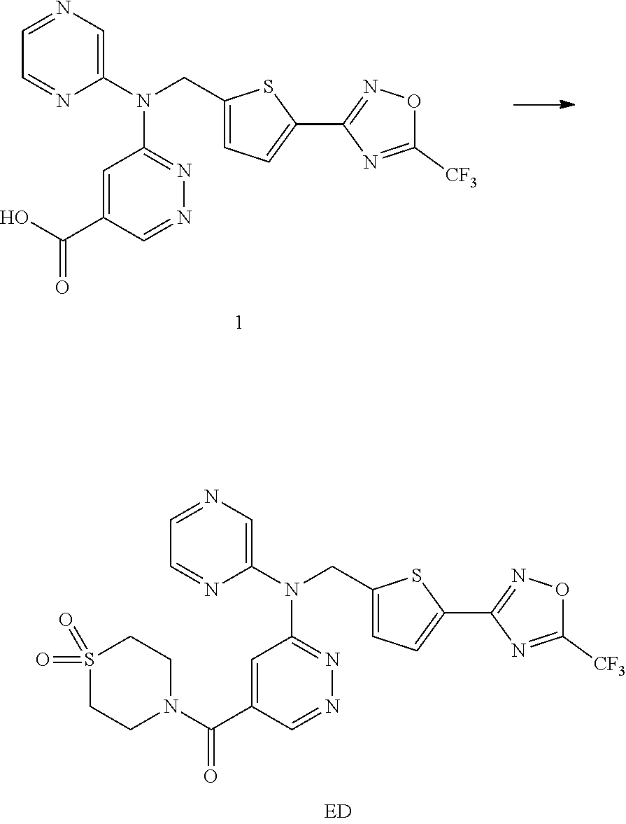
N1=C(N(C2=CN=CC=N2)CC2=CC=C(C3=NOC([CF3])=N3)S2)C=C(C(O)=O)C=N1.N1=C(N(C2=CN=CC=N2)CC2=CC=C(C3=NOC([CF3])=N3)S2)C=C(C(N2CCS(=O)(=O)CC2)=O)C=N1
